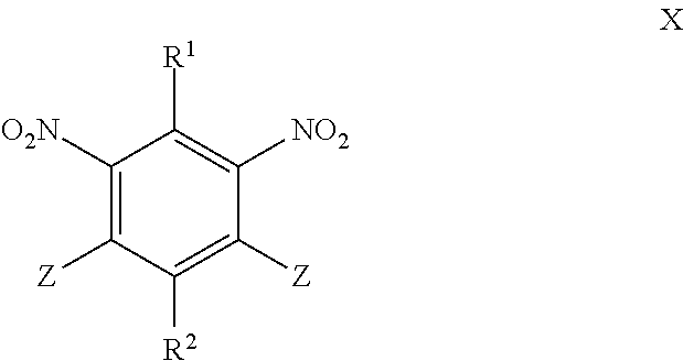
C1([O2N])=C([Z])C([R2])=C([Z])C([NO2])=C1[R1]
